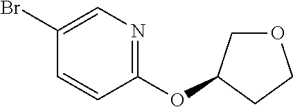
C1(OC2COCC2)=NC=C(Br)C=C1
